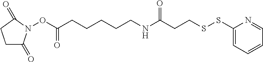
C1(SSCCC(NCCCCCC(ON2C(=O)CCC2=O)=O)=O)=CC=CC=N1
